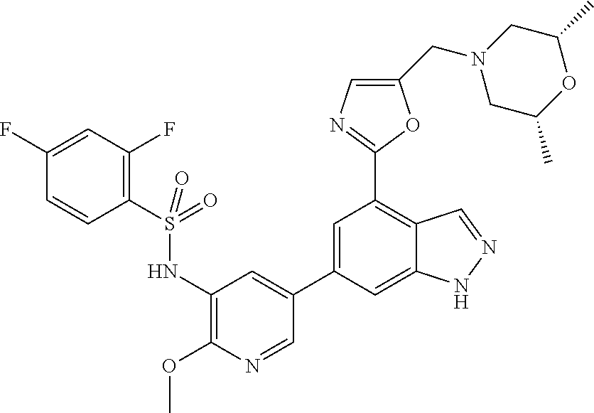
C1(NS(C2=C(F)C=C(F)C=C2)(=O)=O)=C(OC)N=CC(C2=CC(C3=NC=C(CN4CC(C)OC(C)C4)O3)=C3C(=C2)NN=C3)=C1
